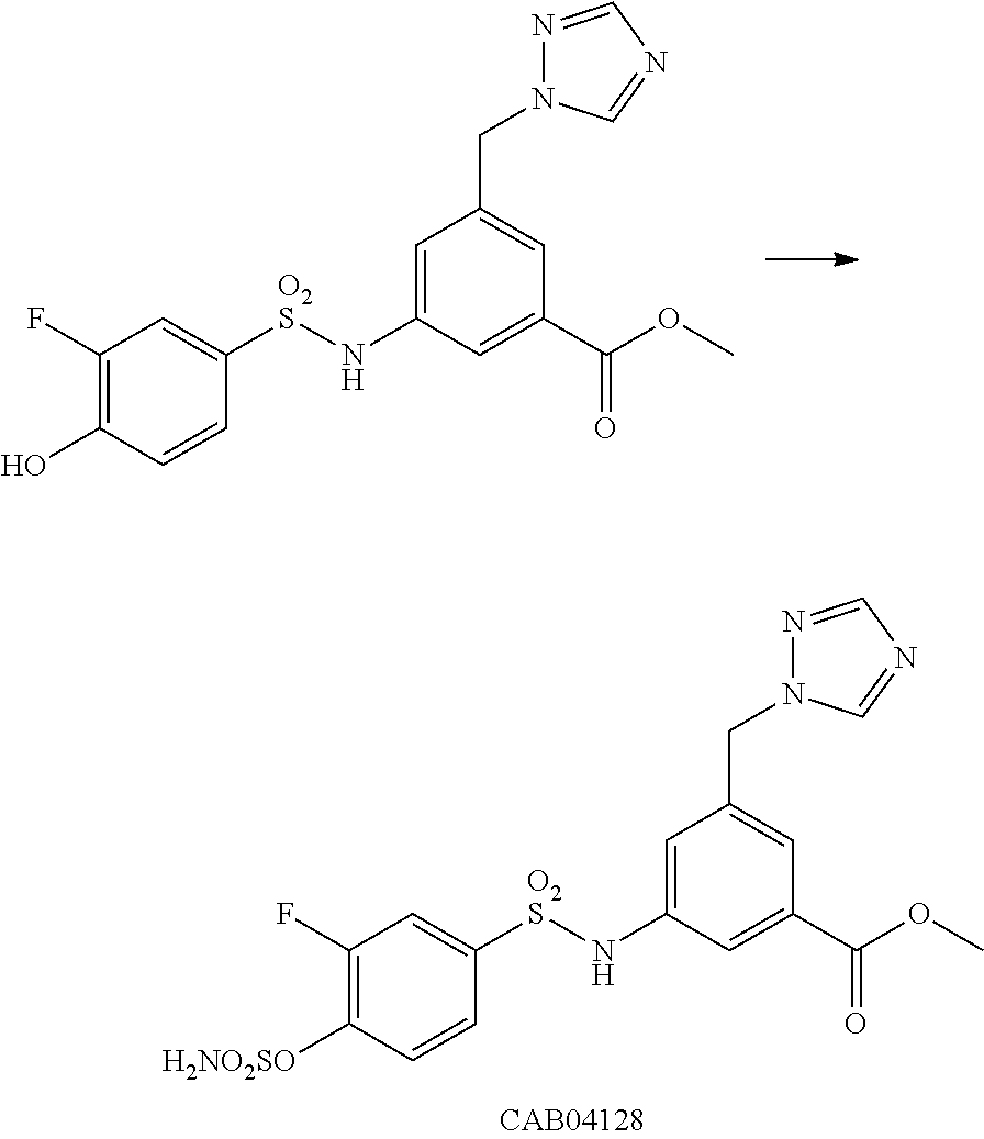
C1(F)=C(O)C=CC([O2S]NC2=CC(CN3N=CN=C3)=CC(C(OC)=O)=C2)=C1.C1(F)=C([H2NO2SO])C=CC([O2S]NC2=CC(CN3N=CN=C3)=CC(C(OC)=O)=C2)=C1
